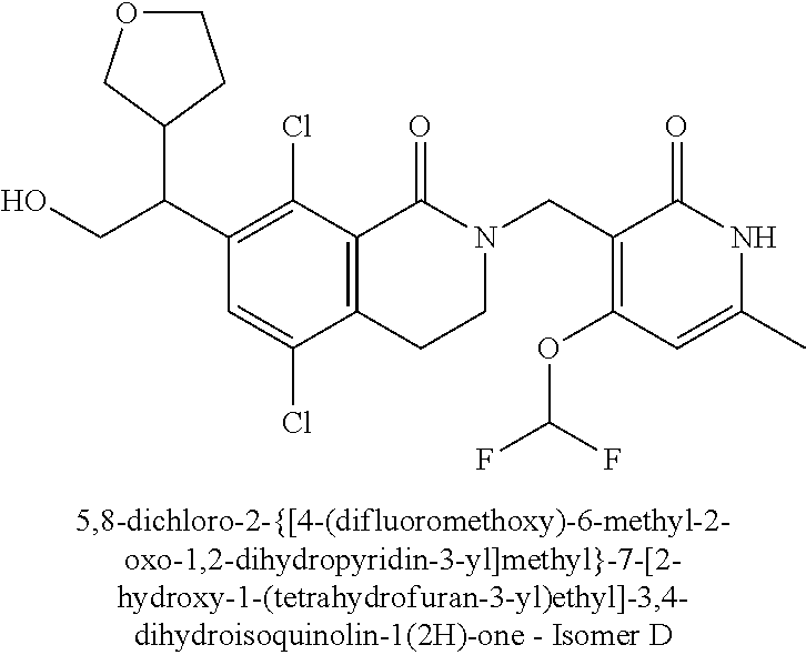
C1(C(CO)C2COCC2)=C(Cl)C2=C(C(Cl)=C1)CCN(CC1=C(OC(F)F)C=C(C)NC1=O)C2=O
